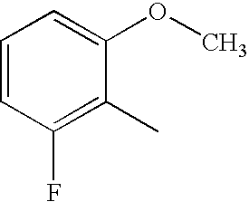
C1=CC(F)=C(C)C(OC)=C1
